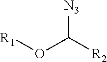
[R1]OC([R2])[N3]
